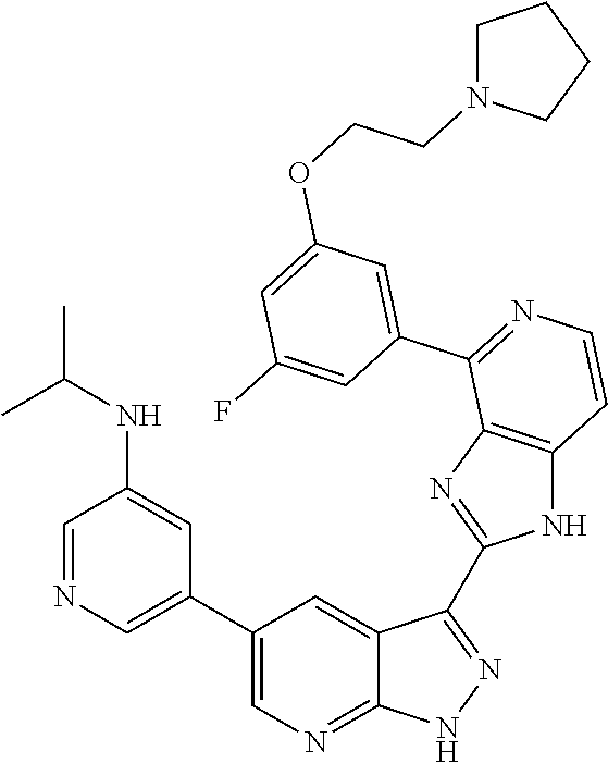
C1=NC=C(C2=CN=C3C(=C2)C(C2=NC4=C(N2)C=CN=C4C2=CC(OCCN4CCCC4)=CC(F)=C2)=NN3)C=C1NC(C)C
